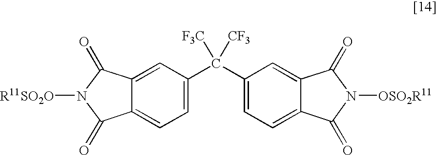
C1(C(C2=CC=C3C(=C2)C(=O)N([OSO2R11])C3=O)([F3C])[CF3])=CC=C2C(=C1)C(=O)N([R11SO2O])C2=O
